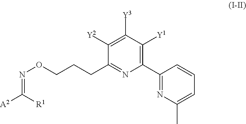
C(ON=C([A2])[R1])CCC1=NC(C2=NC(C)=CC=C2)=C([Y1])C([Y3])=C1[Y2]
